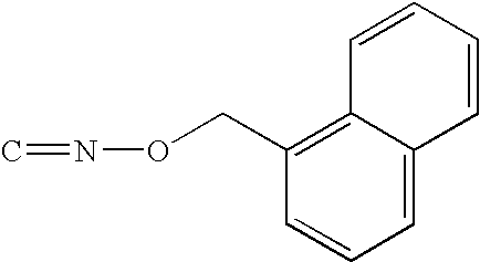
C1=C2C(=C(CON=C)C=C1)C=CC=C2
